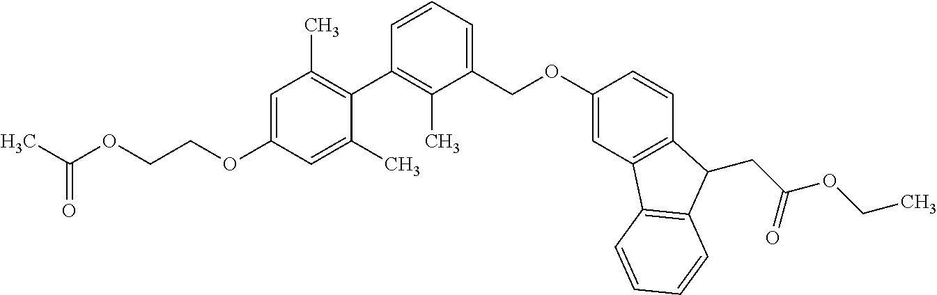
C1=C(OCCOC(C)=O)C=C(C)C(C2=C(C)C(COC3=CC4=C(C=C3)C(CC(=O)OCC)C3=C4C=CC=C3)=CC=C2)=C1C
